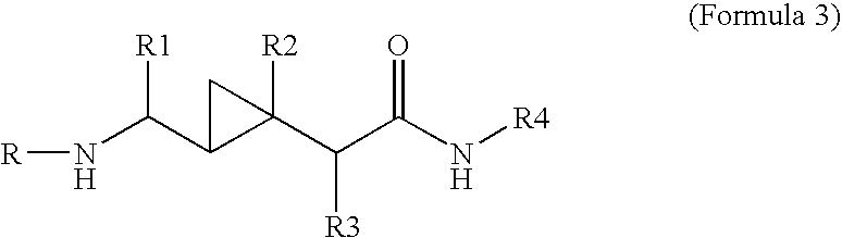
[R]NC(C1C(C(C(N[R4])=O)[R3])([R2])C1)[R1]
